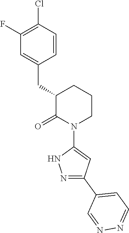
C1(F)=C(Cl)C=CC(CC2C(=O)N(C3=CC(C4=CC=NN=C4)=NN3)CCC2)=C1
